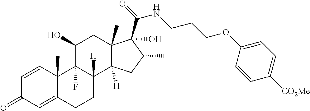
C1=CC2(C)C(=CC1=O)CCC1([H])C2(F)C(O)CC2(C)C1([H])CC(C)C2(C(=O)NCCCOC1=CC=C([CO2Me])C=C1)O
